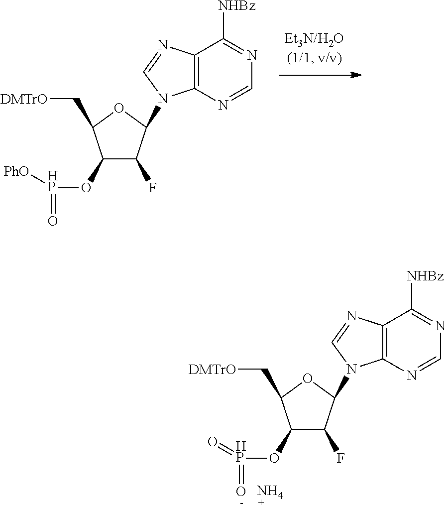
C12=C(N=CN=C1[NHBz])N(C1C(F)C(O[HP]([PhO])=O)C(C[DMTrO])O1)C=N2.C12=C(N=CN=C1[NHBz])N(C1C(F)C(O[HP](=O)=O)C(C[DMTrO])O1)C=N2.N
